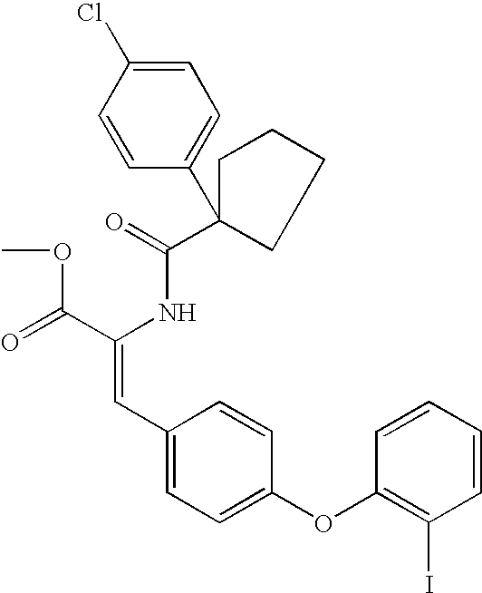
C(=O)(NC(C(=O)OC)=CC1=CC=C(OC2=C(I)C=CC=C2)C=C1)C1(C2=CC=C(Cl)C=C2)CCCC1
